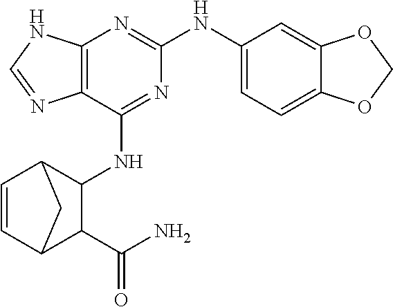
C12=C(C(NC3C4C=CC(C3C(N)=O)C4)=NC(NC3=CC=C4C(=C3)OCO4)=N1)N=CN2
